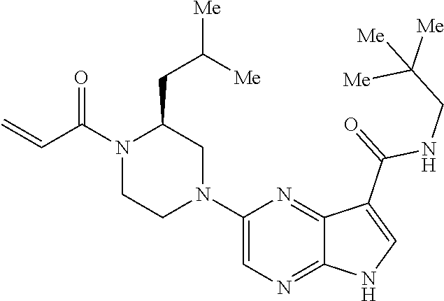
C1=C(N2CC(CC([Me])[Me])N(C(C=C)=O)CC2)N=C2C(=N1)NC=C2C(=O)NCC([Me])([Me])[Me]
